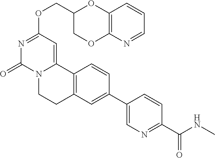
C(OC1=NC(=O)N2C(=C1)C1=C(CC2)C=C(C2=CN=C(C(NC)=O)C=C2)C=C1)C1COC2=C(O1)C=CC=N2
